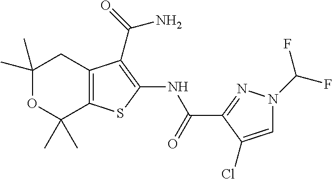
C1(C)(C)OC(C)(C)C2=C(C1)C(C(N)=O)=C(NC(=O)C1=NN(C(F)F)C=C1Cl)S2
